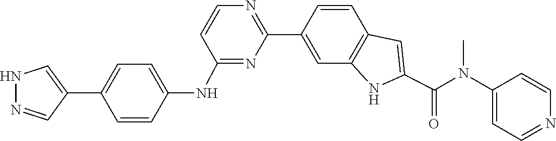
C1=CC2=C(C=C1C1=NC=CC(NC3=CC=C(C4=CNN=C4)C=C3)=N1)NC(C(N(C1=CC=NC=C1)C)=O)=C2
